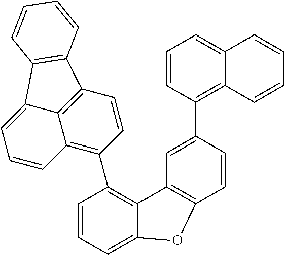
C1=CC=C2C(=C1C1=C3C4=C(C=C1)C1=C(C4=CC=C3)C=CC=C1)C1=C(C=CC(C3=C4C(=CC=C3)C=CC=C4)=C1)O2
